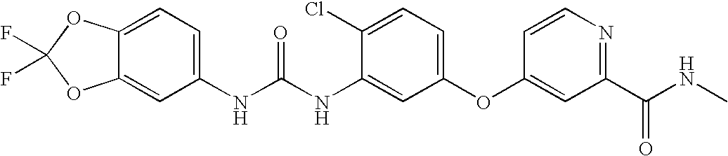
N(C(NC1=CC(OC2=CC(C(NC)=O)=NC=C2)=CC=C1Cl)=O)C1=CC=C2C(=C1)OC(F)(F)O2
